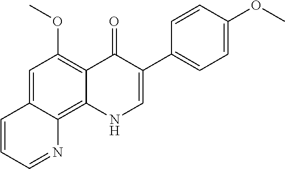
C1=C2C(=C3C(=C1OC)C(=O)C(C1=CC=C(OC)C=C1)=CN3)N=CC=C2
